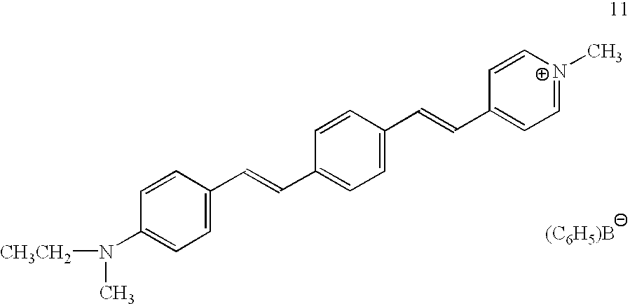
[(C6H5)B].C1=C(C=CC2=CC=[N+](C)C=C2)C=CC(C=CC2=CC=C(N([CH3CH2])C)C=C2)=C1
